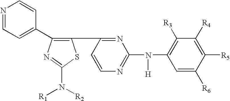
C1(C2=C(C3=NC(N(C4=C([R3])C([R4])=C([R5])C([R6])=C4)[H])=NC=C3)SC(N([R2])[R1])=N2)=CC=NC=C1
